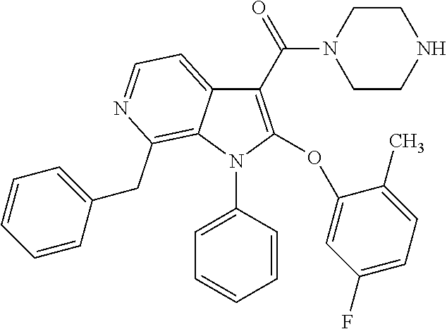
C1(C(=O)N2CCNCC2)=C(OC2=CC(F)=CC=C2C)N(C2=CC=CC=C2)C2=C(CC3=CC=CC=C3)N=CC=C12
